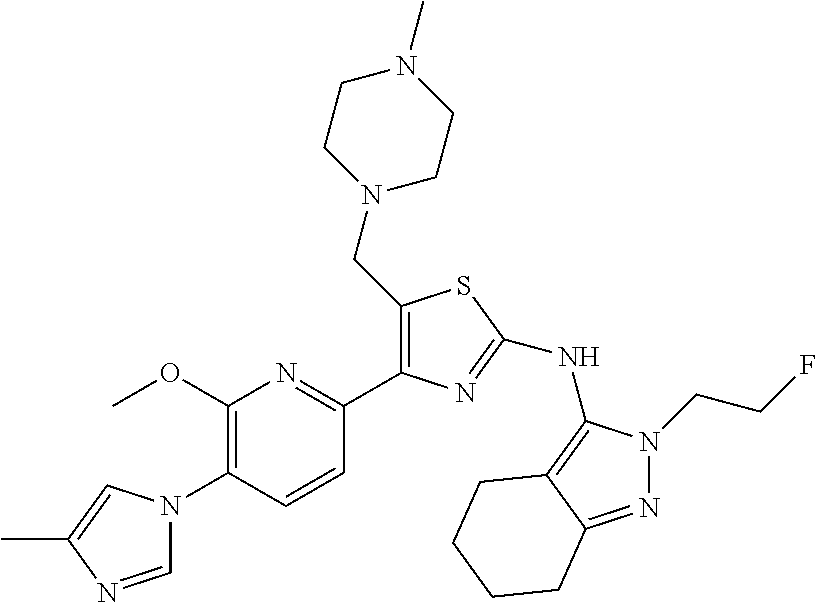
C1=NC(C)=CN1C1=C(OC)N=C(C2=C(CN3CCN(C)CC3)SC(NC3=C4C(=NN3CCF)CCCC4)=N2)C=C1
